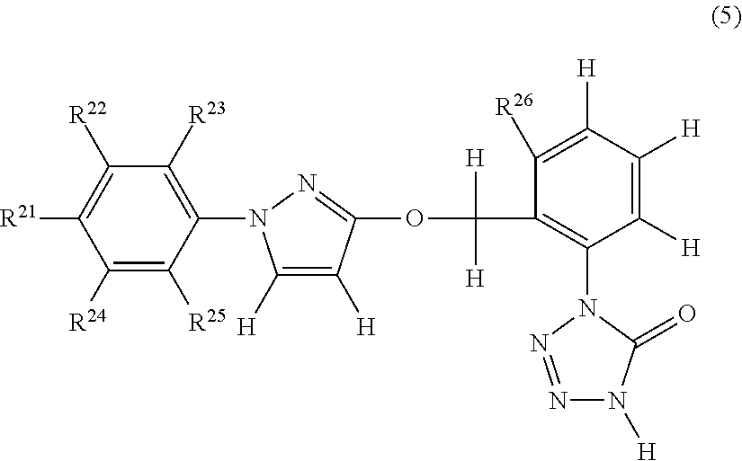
C1([R24])=C([R25])C(N2C([H])=C([H])C(OC(C3=C(N4C(=O)N([H])N=N4)C([H])=C([H])C([H])=C3[R26])([H])[H])=N2)=C([R23])C([R22])=C1[R21]
